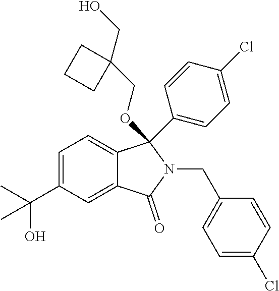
C1=C(C(C)(O)C)C=C2C(=C1)C(C1=CC=C(Cl)C=C1)(OCC1(CO)CCC1)N(CC1=CC=C(Cl)C=C1)C2=O
